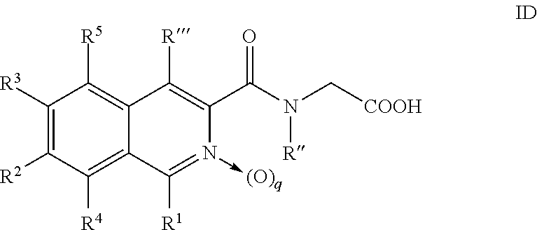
C1([R3])=C([R2])C([R4])=C2C(=C1[R5])C([R])=C(C(N(C[COOH])[R])=O)N(->[(O)q])=C2[R1]
